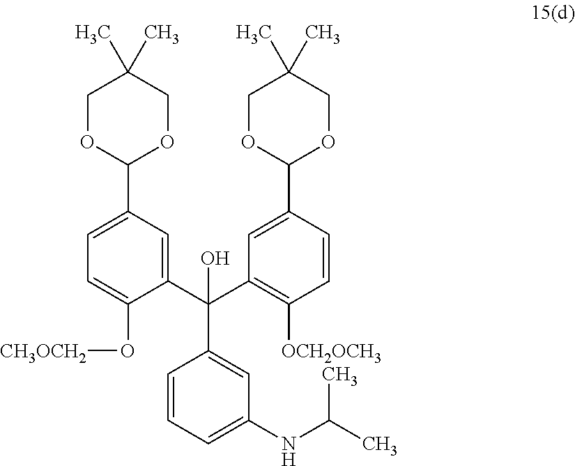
C1=CC=C(NC(C)C)C=C1C(C1=CC(C2OCC(C)(C)CO2)=CC=C1O[CH3OCH2])(C1=C([OCH2OCH3])C=CC(C2OCC(C)(C)CO2)=C1)O
